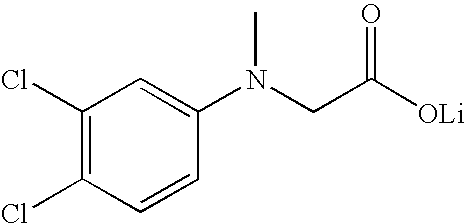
C1(Cl)=C(Cl)C=CC(N(CC([OLi])=O)C)=C1
